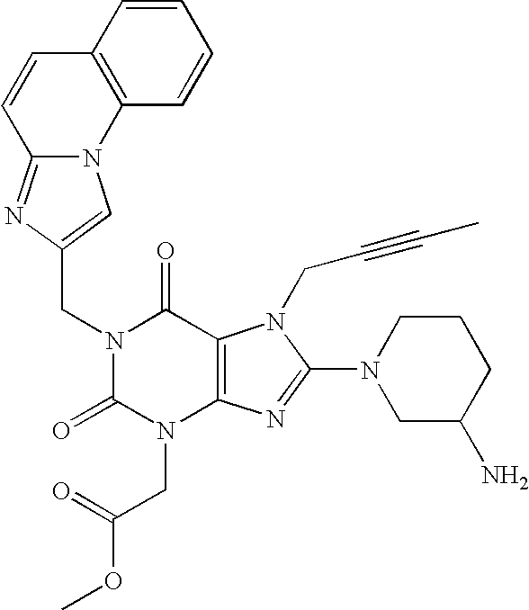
C(N1C(=O)N(CC(OC)=O)C2=C(C1=O)N(CC#CC)C(N1CC(N)CCC1)=N2)C1=CN2C(=N1)C=CC1=C2C=CC=C1
